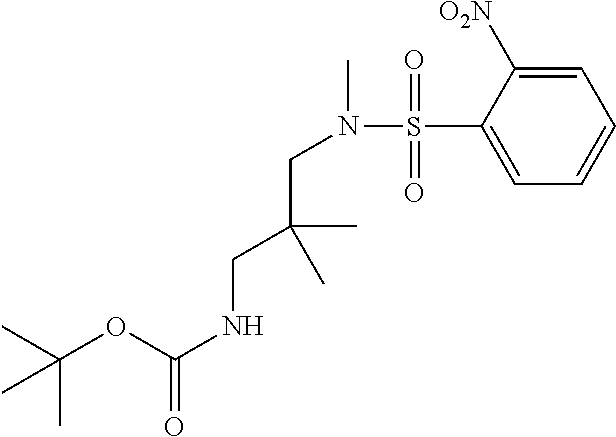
C1=C([O2N])C(S(N(CC(C)(CNC(OC(C)(C)C)=O)C)C)(=O)=O)=CC=C1
